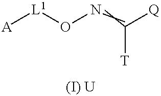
[A][L1]ON=C([Q])[T].[(I) U]
